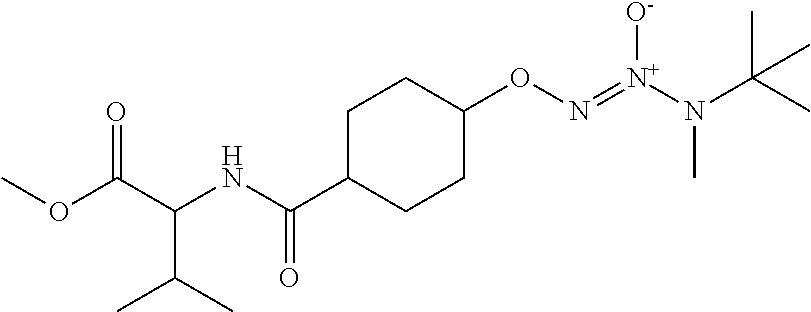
[N+](N(C(C)(C)C)C)(=NOC1CCC(C(NC(C(OC)=O)C(C)C)=O)CC1)[O-]
